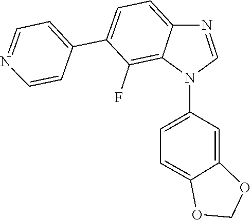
C1=C2C(=C(F)C(C3=CC=NC=C3)=C1)N(C1=CC=C3C(=C1)OCO3)C=N2
